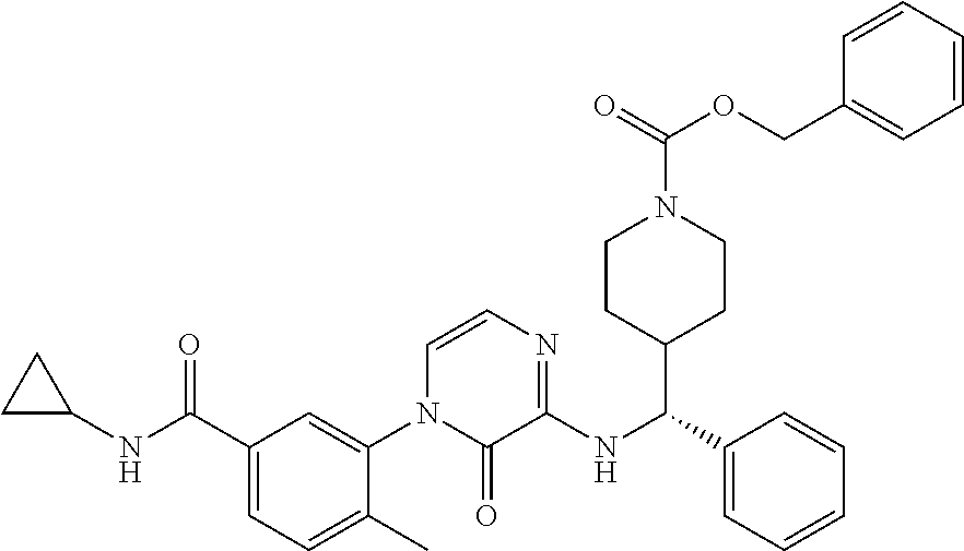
C1C(NC(C2=CC=C(C)C(N3C(=O)C(NC(C4=CC=CC=C4)C4CCN(C(=O)OCC5=CC=CC=C5)CC4)=NC=C3)=C2)=O)C1
